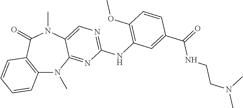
C12=C(C(=O)N(C)C3=CN=C(NC4=C(OC)C=CC(C(NCCN(C)C)=O)=C4)N=C3N1C)C=CC=C2
